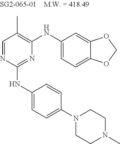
C1=NC(NC2=CC=C(N3CCN(C)CC3)C=C2)=NC(NC2=CC=C3C(=C2)OCO3)=C1C
